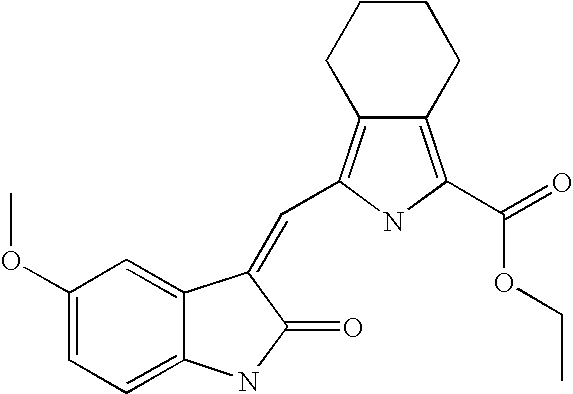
C1(OC)=CC=C2C(=C1)C(=CC1=C3CCCCC3=C(C(=O)OCC)N1)C(=O)N2
